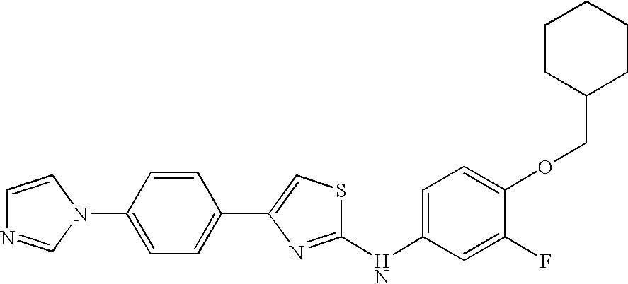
C1(NC2=CC=C(OCC3CCCCC3)C(F)=C2)=NC(C2=CC=C(N3C=NC=C3)C=C2)=CS1
